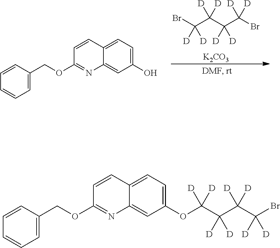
BrC(C(C(C(Br)([D])[D])([D])[D])([D])[D])([D])[D].[K2CO3].C1=C2C(=CC(O)=C1)N=C(OCC1=CC=CC=C1)C=C2.C1=C2C(=CC(OC(C(C(C(Br)([D])[D])([D])[D])([D])[D])([D])[D])=C1)N=C(OCC1=CC=CC=C1)C=C2
